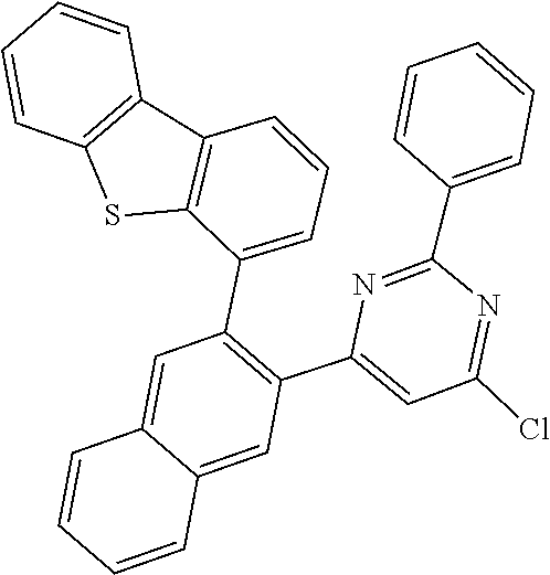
C1=CC2=C(C=C1)C1=C(S2)C(C2=C(C3=CC(Cl)=NC(C4=CC=CC=C4)=N3)C=C3C(=C2)C=CC=C3)=CC=C1
